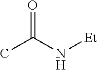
O=C(N[Et])C
